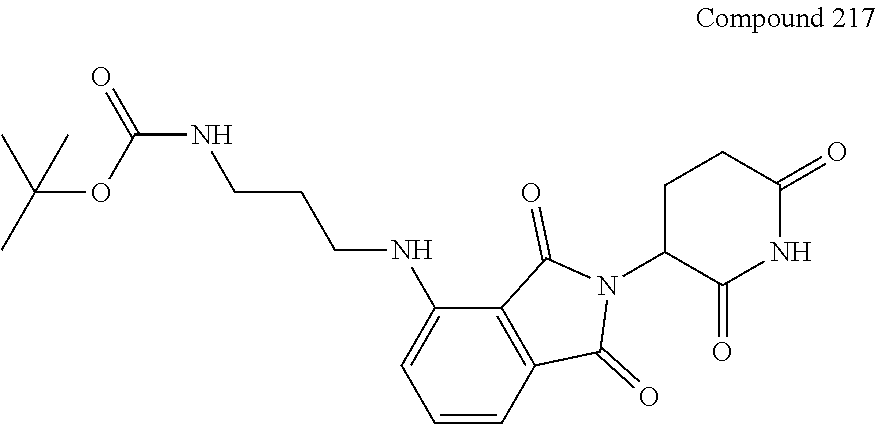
C1=CC2=C(C(NCCCNC(OC(C)(C)C)=O)=C1)C(=O)N(C1C(=O)NC(=O)CC1)C2=O
